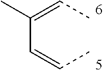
C(C=CC)(=CC)C
